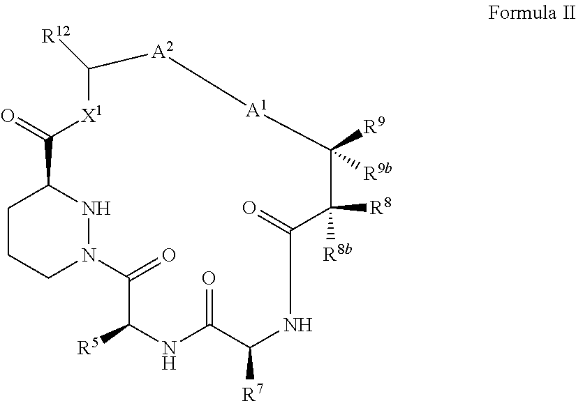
C1CCN2NC1C(=O)[X1]C([R12])[A2][A1]C([R9])([R9b])C([R8b])([R8])C(=O)NC([R7])C(=O)NC([R5])C2=O
